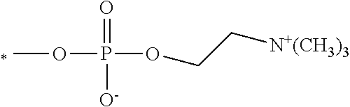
COP(=O)([O-])OCC[N+(CH3)3]
